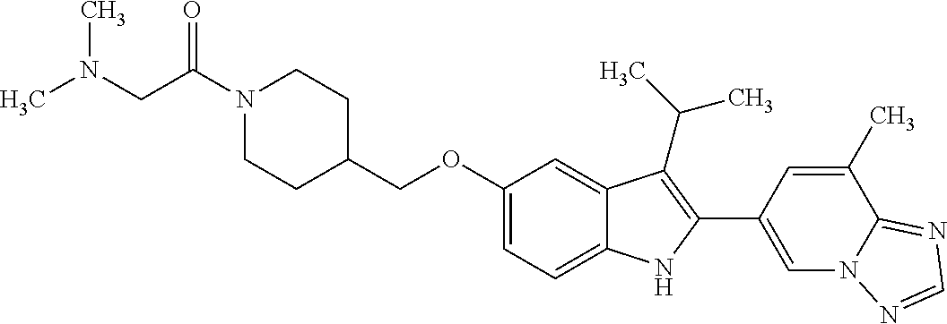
C(OC1=CC=C2C(=C1)C(C(C)C)=C(C1=CN3C(=NC=N3)C(C)=C1)N2)C1CCN(C(CN(C)C)=O)CC1
